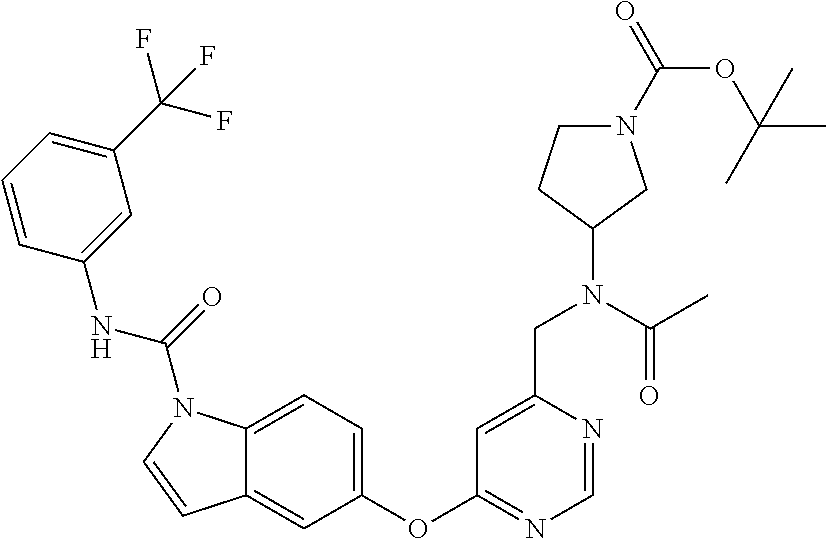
C12=CC=C(OC3=NC=NC(CN(C4CN(C(=O)OC(C)(C)C)CC4)C(=O)C)=C3)C=C1C=CN2C(NC1=CC(C(F)(F)F)=CC=C1)=O
